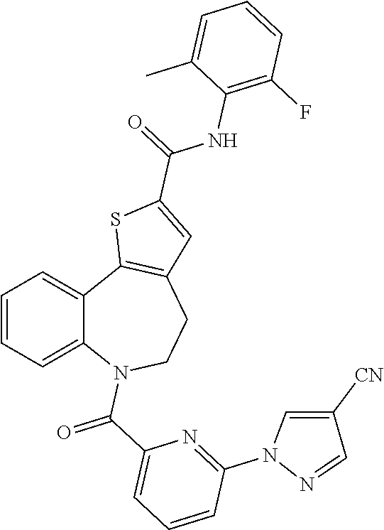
C1=CC=C2C(=C1)C1=C(CCN2C(C2=CC=CC(N3N=CC([CN])=C3)=N2)=O)C=C(C(=O)NC2=C(F)C=CC=C2C)S1
